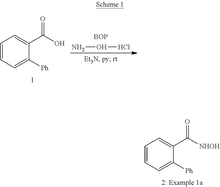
C1=CC=C([Ph])C(C([NHOH])=O)=C1.C1=CC=C([Ph])C(C(O)=O)=C1.NOCl.[BOP]
